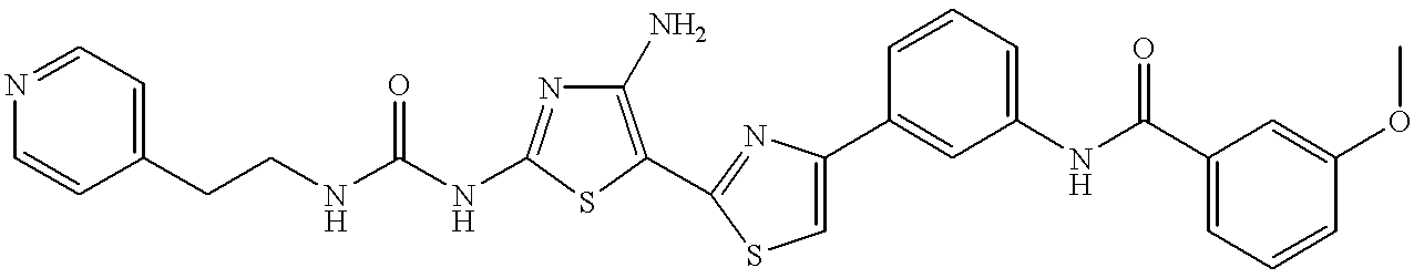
C(NC1=NC(N)=C(C2=NC(C3=CC(NC(C4=CC=CC(OC)=C4)=O)=CC=C3)=CS2)S1)(NCCC1=CC=NC=C1)=O
